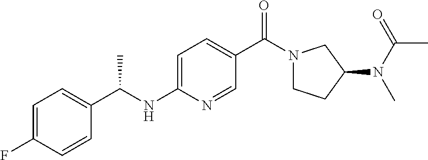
C1=C(F)C=CC(C(NC2=CC=C(C(N3CCC(N(C(=O)C)C)C3)=O)C=N2)C)=C1
